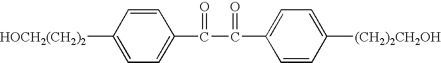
C1=CC([HOCH2(CH2)2])=CC=C1C(C(C1=CC=C([(CH2)2CH2OH])C=C1)=O)=O
